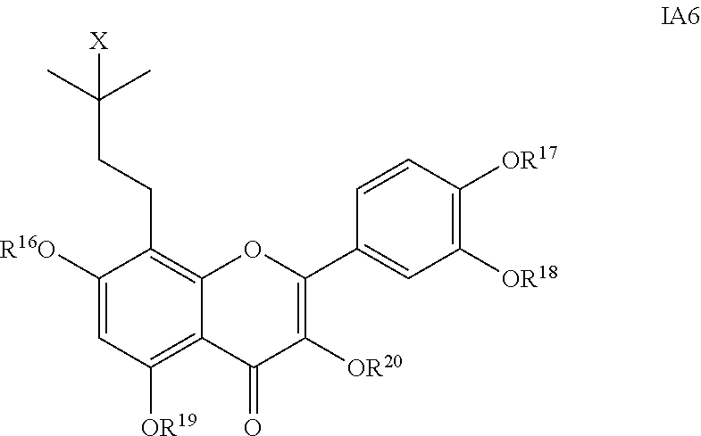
C1([R16O])=CC([OR19])=C2C(=C1CCC([X])(C)C)OC(C1=CC([OR18])=C([OR17])C=C1)=C([OR20])C2=O
